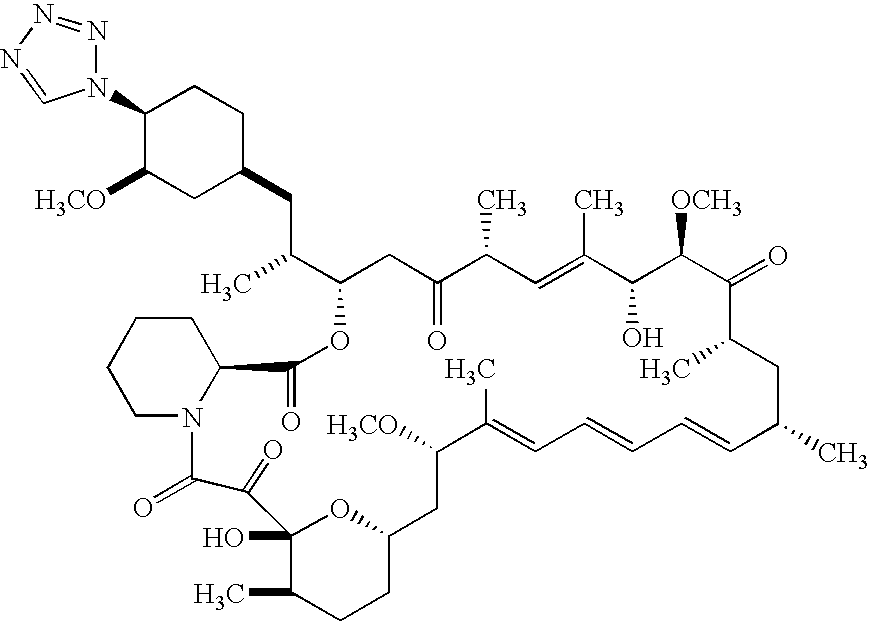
C(C1CC(=O)C(C)C=C(C)C(O)C([OCH3])C(=O)C(C)CC(C)C=CC=CC=C(C)C([H3CO])CC2CCC(C)C(O)(O2)C(=O)C(=O)N2CCCCC2C(=O)O1)(CC1CC([H3CO])C(N2N=NN=C2)CC1)C
